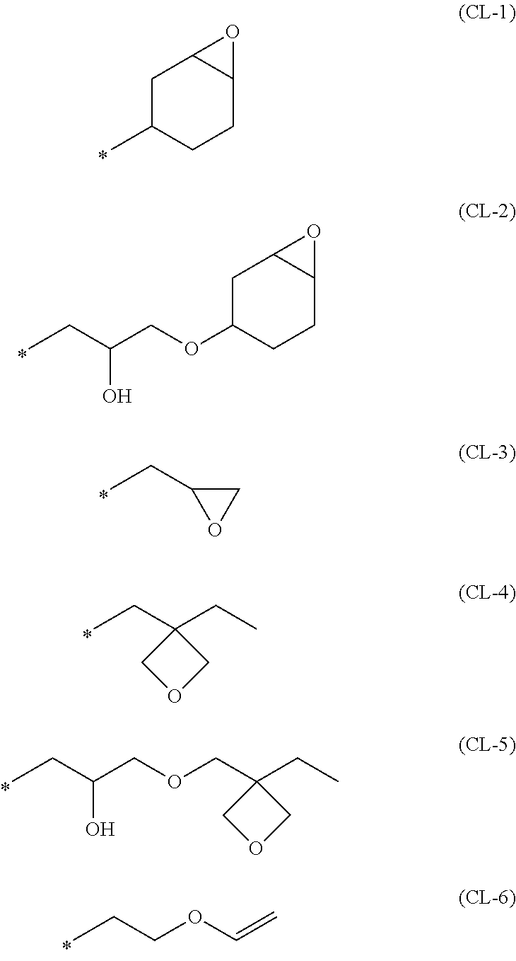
C1(COCC(CC)O)(CC)COC1.C=COCCC.C1C(C)CCC2C1O2.C1C(OCC(CC)O)CCC2C1O2.CCC1OC1.CCC1(CC)COC1
